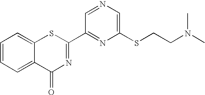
C1(C2=NC(=O)C3=CC=CC=C3S2)=NC(SCCN(C)C)=CN=C1
